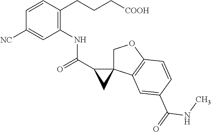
C1(C(=O)NC2=C(CCC[COOH])C=CC([NC])=C2)CC12COC1=C2C=C(C(NC)=O)C=C1
